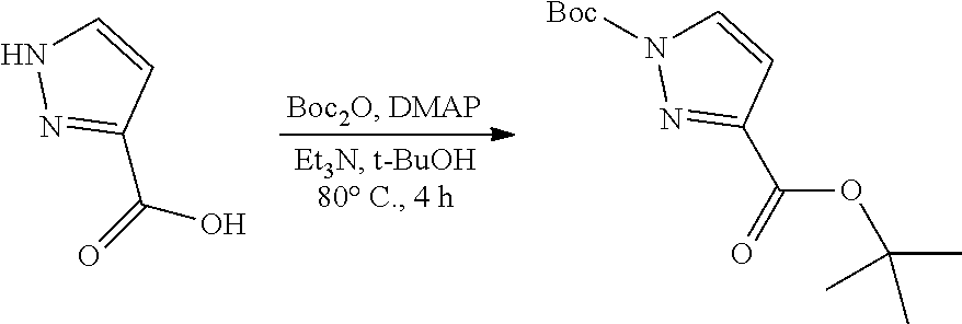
C1=CNN=C1C(=O)O.C1=CN([Boc])N=C1C(=O)OC(C)(C)C
